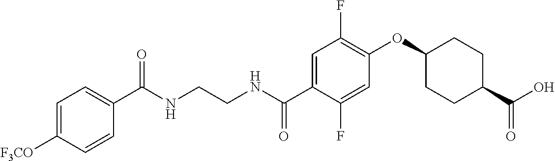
C1(C(NCCNC(C2=CC(F)=C(OC3CCC(C(O)=O)CC3)C=C2F)=O)=O)=CC=C([F3CO])C=C1
